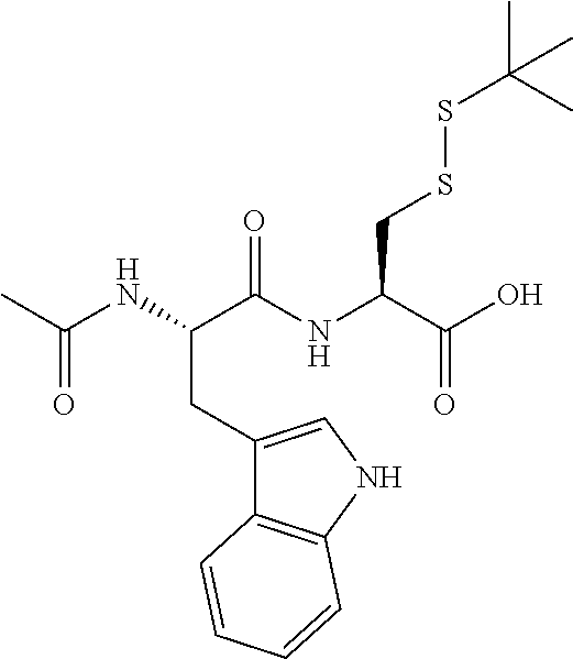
C1(CC(NC(C)=O)C(NC(C(O)=O)CSSC(C)(C)C)=O)=CNC2=C1C=CC=C2
